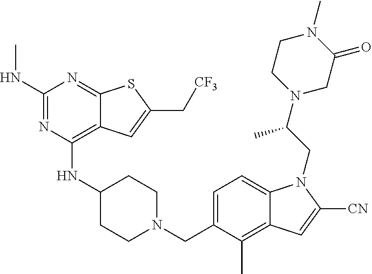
C1=C(CN2CCC(NC3=C4C(=NC(NC)=N3)SC(C[CF3])=C4)CC2)C(C)=C2C(=C1)N(CC(N1CC(=O)N(C)CC1)C)C([CN])=C2
